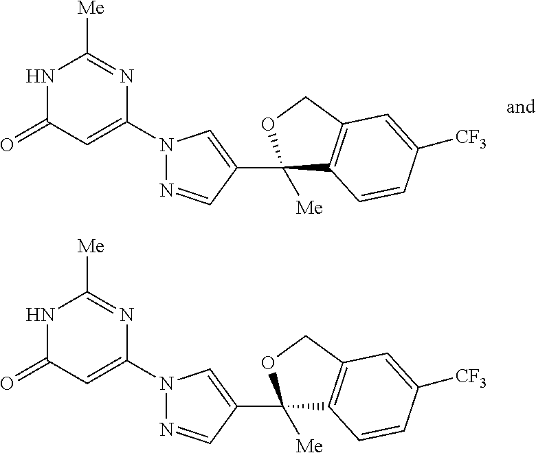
N1C(=O)C=C(N2N=CC(C3([Me])C4=C(CO3)C=C([CF3])C=C4)=C2)N=C1[Me].N1C(=O)C=C(N2N=CC(C3([Me])C4=C(CO3)C=C([CF3])C=C4)=C2)N=C1[Me]
